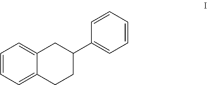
C1=CC=C2C(=C1)CC(C1=CC=CC=C1)CC2
